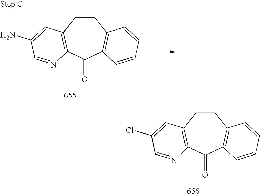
C1CC2=C(C(=O)C3=C1C=CC=C3)N=CC(Cl)=C2.C1CC2=C(C(=O)C3=C1C=CC=C3)N=CC(N)=C2
